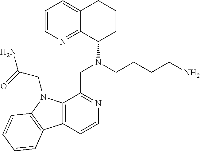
C1=CN=C2C(=C1)CCCC2N(CCCCN)CC1=NC=CC2=C1N(CC(N)=O)C1=C2C=CC=C1
